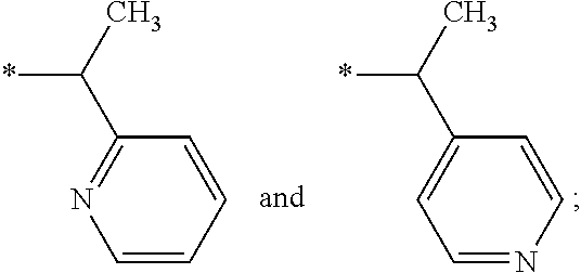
*C(C)C1=CC=NC=C1.*C(C)C1=NC=CC=C1
